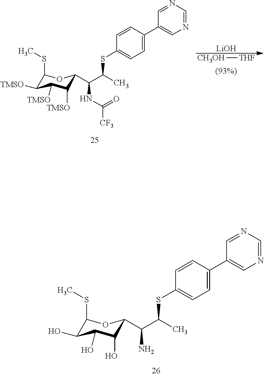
[CH3OH][THF].C1(SC)C([TMSO])C([TMSO])C([TMSO])C(C(C(C)SC2=CC=C(C3=CN=CN=C3)C=C2)NC([CF3])=O)O1.[LiOH].C1(SC)C(O)C(O)C(O)C(C(C(C)SC2=CC=C(C3=CN=CN=C3)C=C2)N)O1
